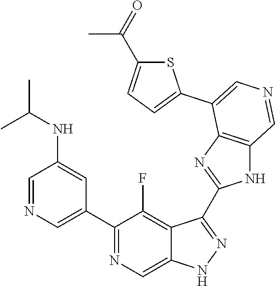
C1(C2=CN=CC(NC(C)C)=C2)=NC=C2C(=C1F)C(C1=NC3=C(N1)C=NC=C3C1=CC=C(C(=O)C)S1)=NN2
